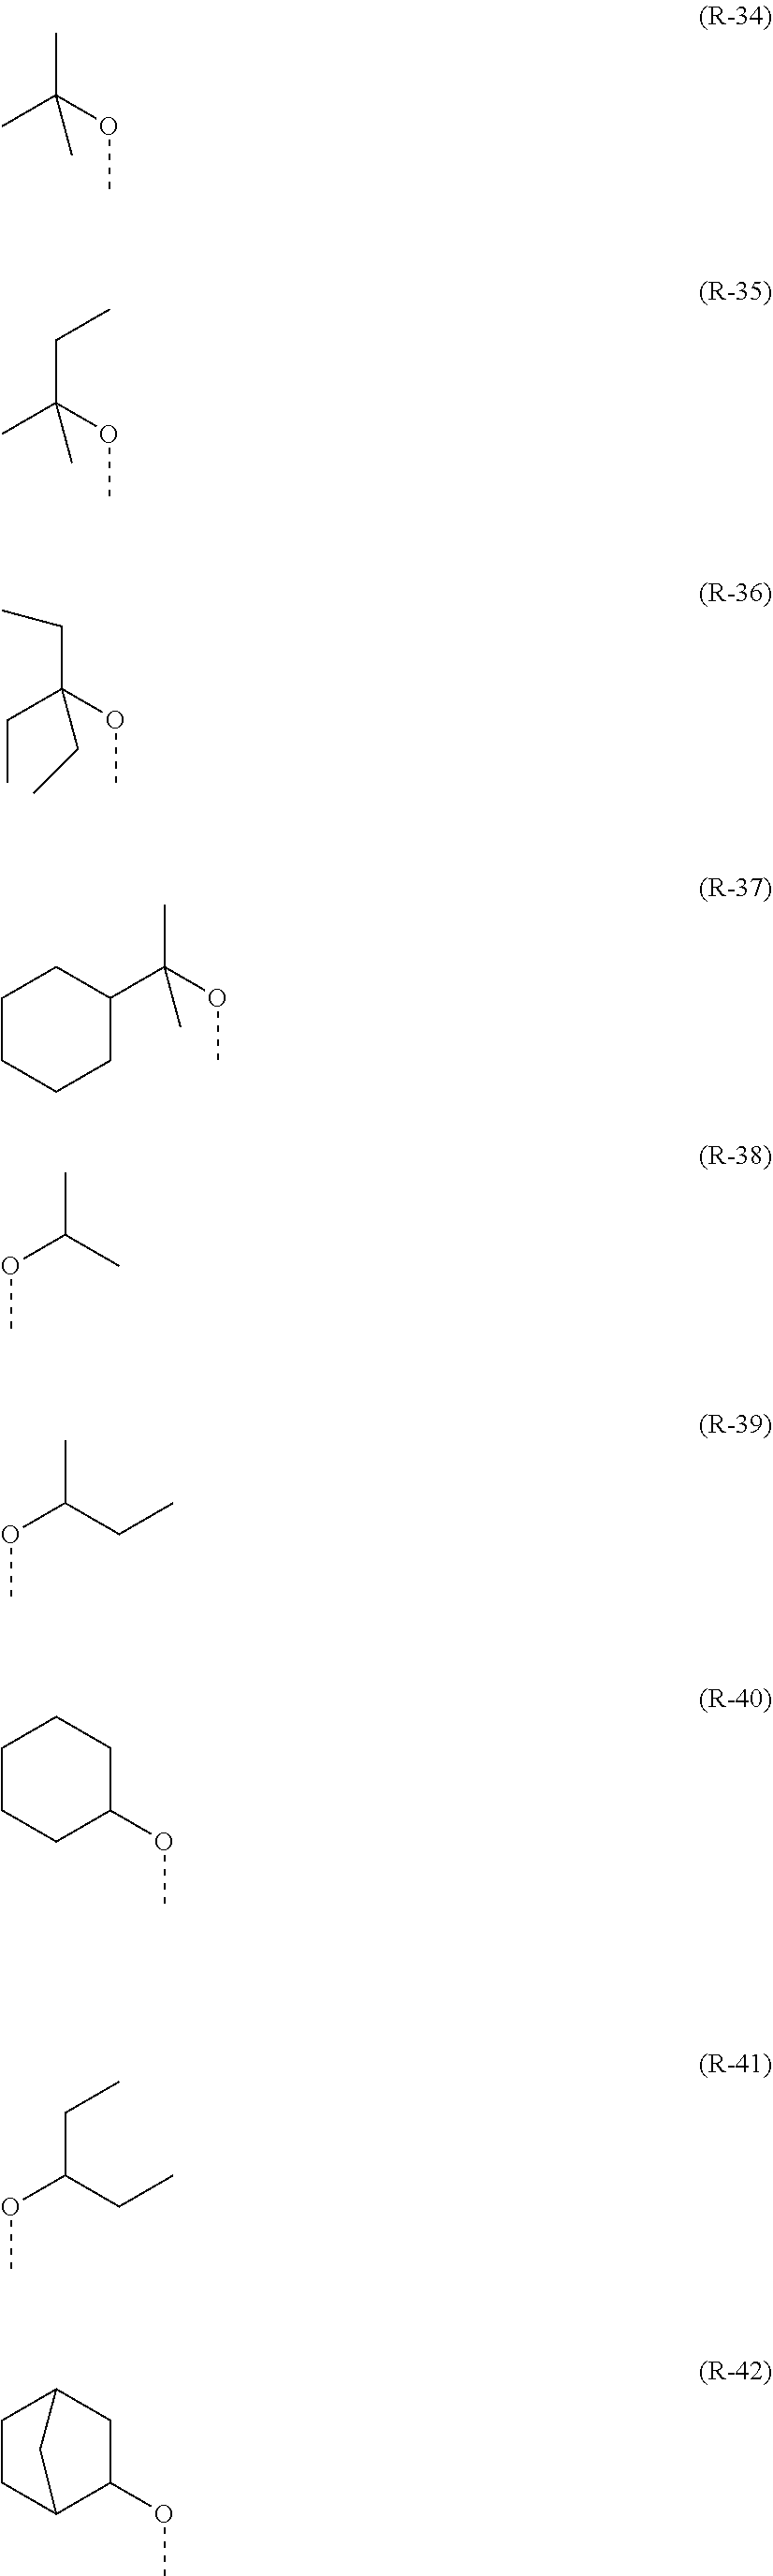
CC(C)(OC)C.C(C(C)(OC)C)C.C(C(CC)(OC)CC)C.C1CCCC(C(C)(OC)C)C1.CC(OC)C.CC(OC)CC.C1CCC(OC)CC1.C(C(OC)CC)C.C1CC2C(OC)CC1C2
